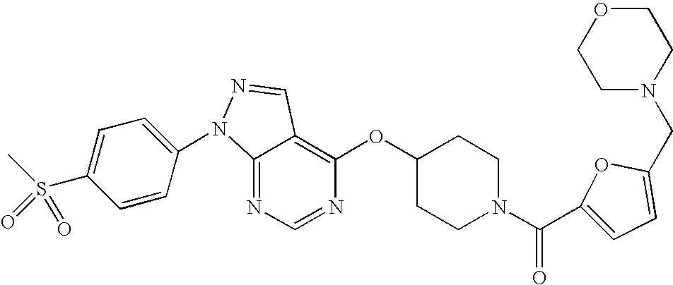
C12=NC=NC(OC3CCN(C(C4=CC=C(CN5CCOCC5)O4)=O)CC3)=C1C=NN2C1=CC=C(S(C)(=O)=O)C=C1
